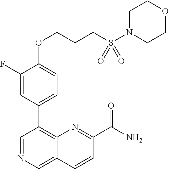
C1(OCCCS(N2CCOCC2)(=O)=O)=CC=C(C2=C3C(=CN=C2)C=CC(C(N)=O)=N3)C=C1F
